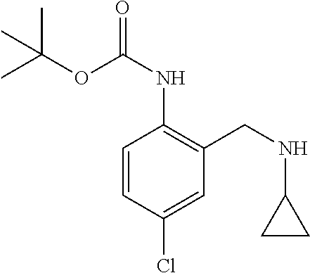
C1=CC(Cl)=CC(CNC2CC2)=C1NC(OC(C)(C)C)=O
